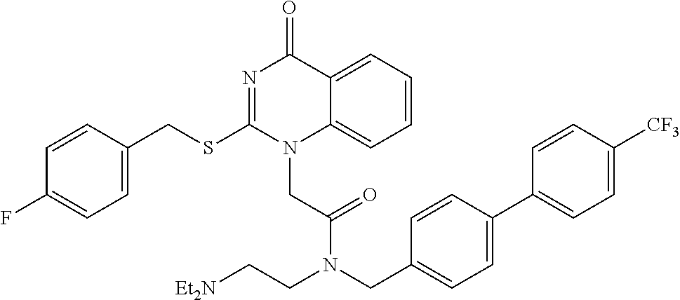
C1=CC(CSC2=NC(=O)C3=CC=CC=C3N2CC(=O)N(CC2=CC=C(C3=CC=C([CF3])C=C3)C=C2)CC[Et2N])=CC=C1F
